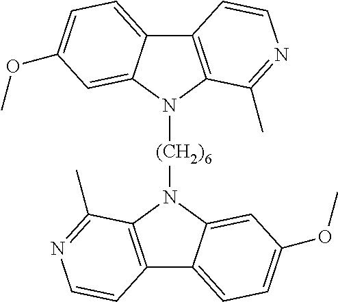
C12=C(N([(CH2)6]N3C4=C(C5=CC=C(OC)C=C35)C=CN=C4C)C3=CC(OC)=CC=C13)C(C)=NC=C2
